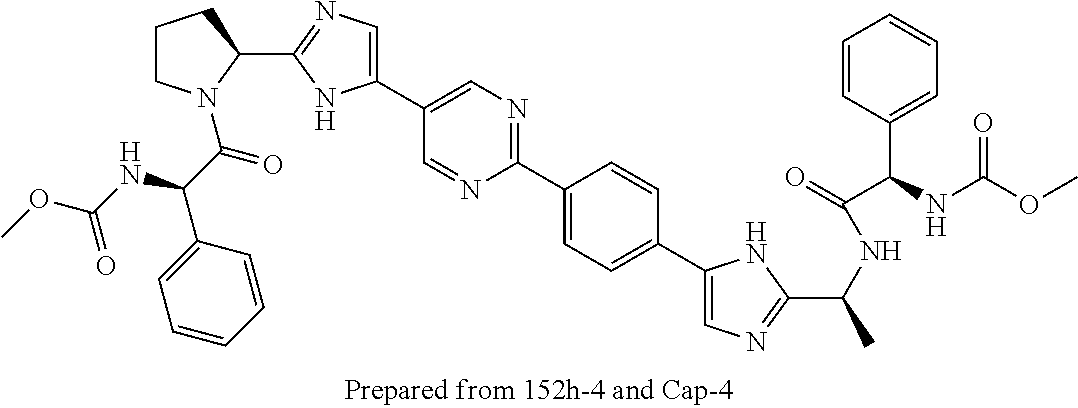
C1CN(C(C(NC(OC)=O)C2=CC=CC=C2)=O)C(C2=NC=C(C3=CN=C(C4=CC=C(C5=CN=C(C(C)NC(=O)C(C6=CC=CC=C6)NC(=O)OC)N5)C=C4)N=C3)N2)C1
